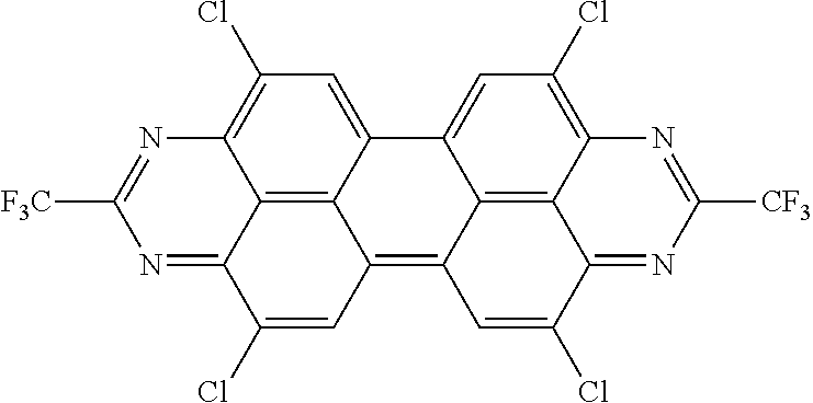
C12=C3C4=CC(Cl)=C1N=C([F3C])N=C2C(Cl)=CC3=C1C2=C3C(=C(Cl)C=C42)N=C([CF3])N=C3C(Cl)=C1
